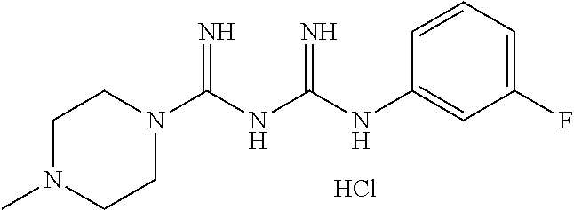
Cl.C1(NC(NC(N2CCN(C)CC2)=N)=N)=CC(F)=CC=C1
